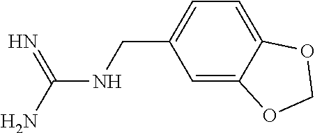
C(NCC1=CC=C2C(=C1)OCO2)(N)=N
